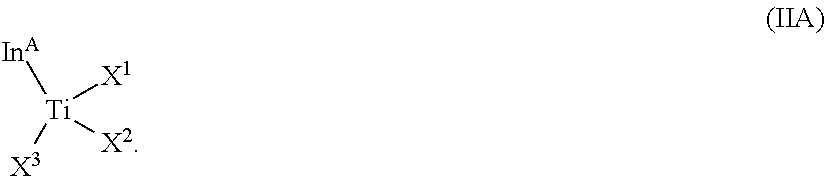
[X1][Ti]([X2])([X3])[InA]
